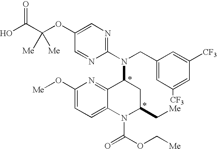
C1=C(OC(C(O)=O)([Me])[Me])C=NC(N(CC2=CC([CF3])=CC([CF3])=C2)C2C3=NC(O[Me])=CC=C3N(C(=O)OC[Me])C(C[Me])C2)=N1
